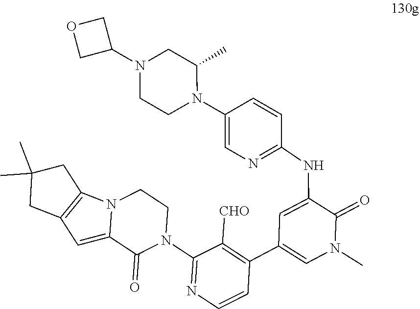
C1(N2CCN3C(=CC4=C3CC(C)(C)C4)C2=O)=NC=CC(C2=CN(C)C(=O)C(NC3=NC=C(N4C(C)CN(C5COC5)CC4)C=C3)=C2)=C1[CHO]
